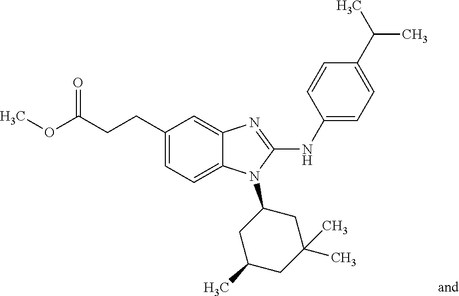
C(CCC1=CC=C2C(=C1)N=C(NC1=CC=C(C(C)C)C=C1)N2C1CC(C)CC(C)(C)C1)(OC)=O
